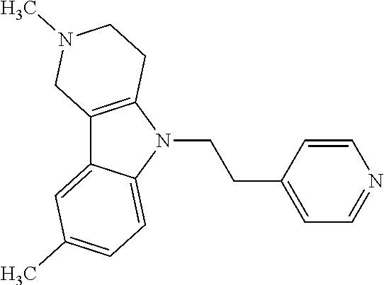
C12=C(N(CCC3=CC=NC=C3)C3=CC=C(C)C=C13)CCN(C)C2
